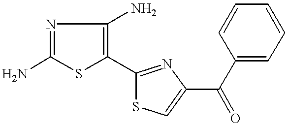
NC1=NC(N)=C(C2=NC(C(=O)C3=CC=CC=C3)=CS2)S1
